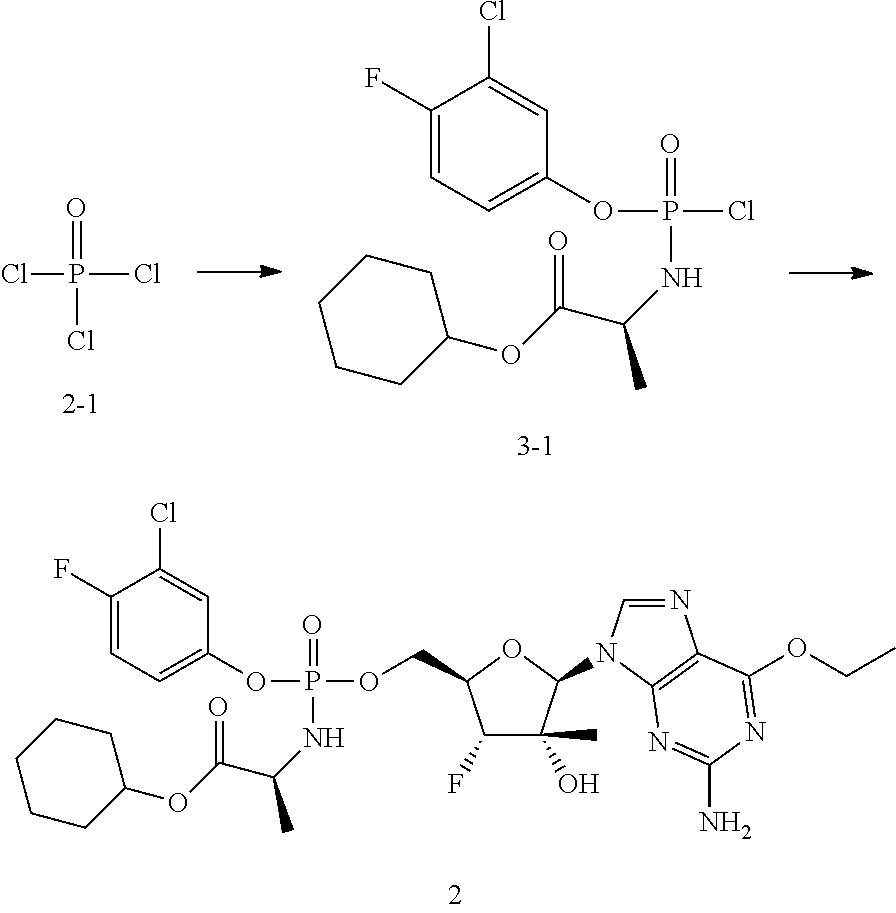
ClP(Cl)(Cl)=O.C1(F)=CC=C(OP(Cl)(NC(C(OC2CCCCC2)=O)C)=O)C=C1Cl.C1(F)C(O)(C)C(N2C=NC3=C2N=C(N)N=C3OCC)OC1COP(OC1=CC=C(F)C(Cl)=C1)(NC(C(OC1CCCCC1)=O)C)=O
